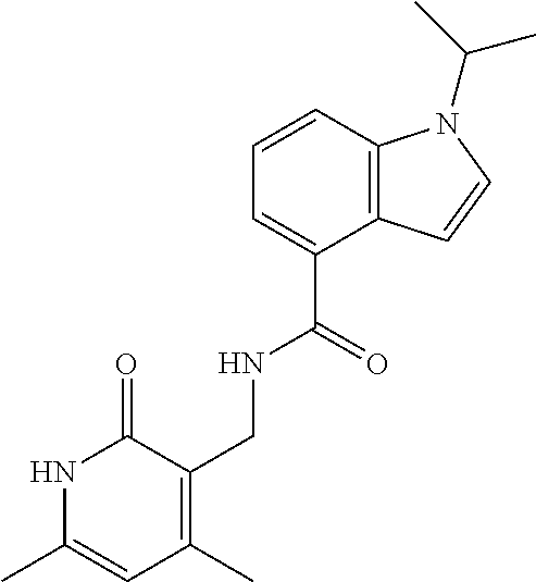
C12=C(C=CC=C1C(=O)NCC1=C(C)C=C(C)NC1=O)N(C(C)C)C=C2
